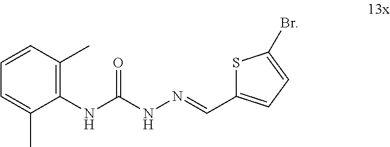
C1(NC(NN=CC2=CC=C(Br)S2)=O)=C(C)C=CC=C1C
